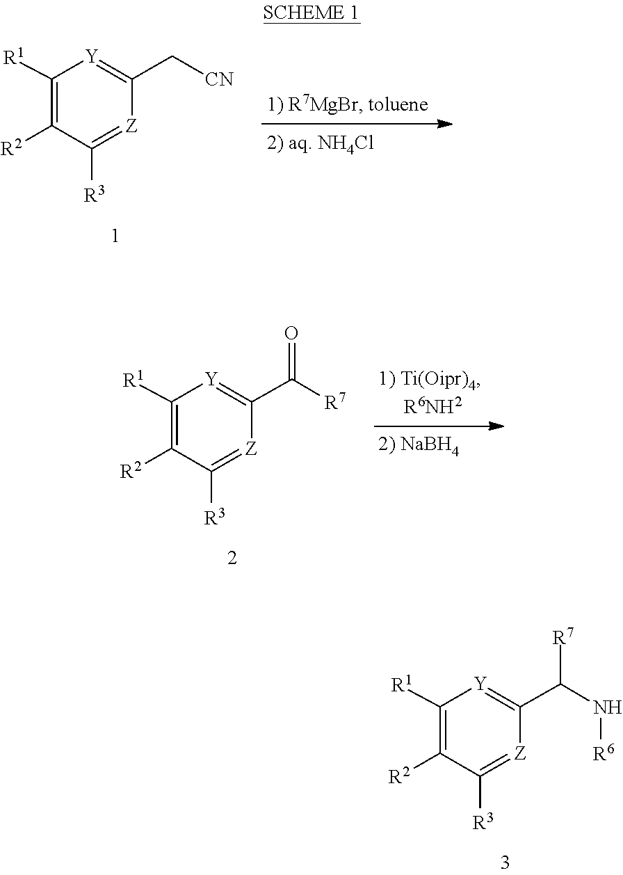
[Z]1=C([R3])C([R2])=C([R1])[Y]=C1C[CN].C1(C([R7])N[R6])=[Y]C([R1])=C([R2])C([R3])=[Z]1.C1(C(=O)[R7])=[Y]C([R1])=C([R2])C([R3])=[Z]1
